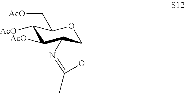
C1([AcO])C([AcO])C2C(OC1C[AcO])OC(C)=N2
